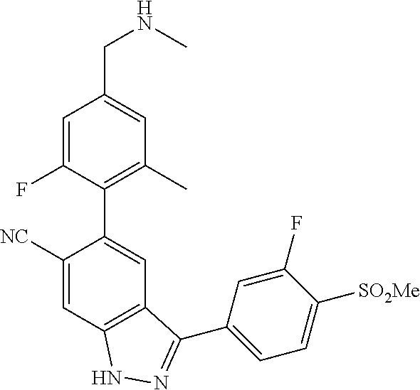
C1=C(F)C(C2=CC3=C(C=C2[NC])NN=C3C2=CC=C([SO2Me])C(F)=C2)=C(C)C=C1CNC
